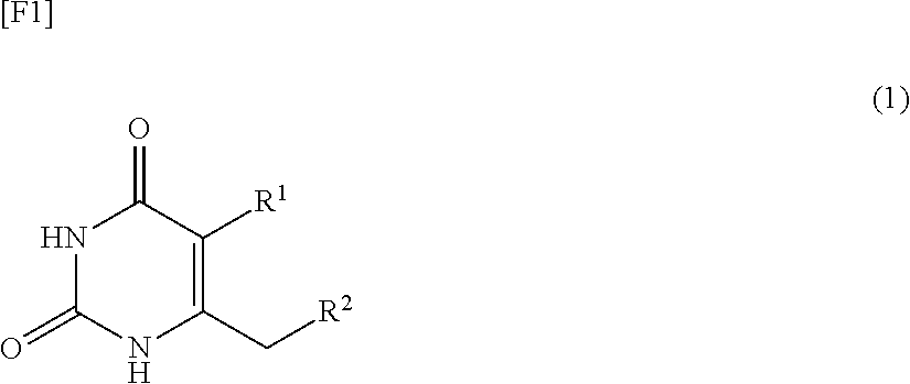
N1C(=O)NC(C[R2])=C([R1])C1=O.[[F1]]
